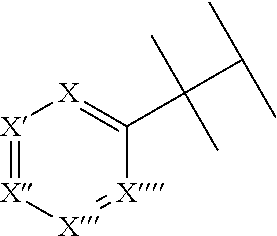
[X]1=[X][X]=[X]C(C(C(C)C)(C)C)=[X]1
